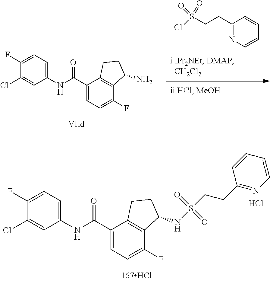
C1(Cl)=CC(NC(C2=CC=C(F)C3=C2CCC3NS(=O)(=O)CCC2=NC=CC=C2)=O)=CC=C1F.Cl.S(CCC1=NC=CC=C1)(Cl)(=O)=O.C1(Cl)=CC(NC(C2=CC=C(F)C3=C2CCC3N)=O)=CC=C1F
